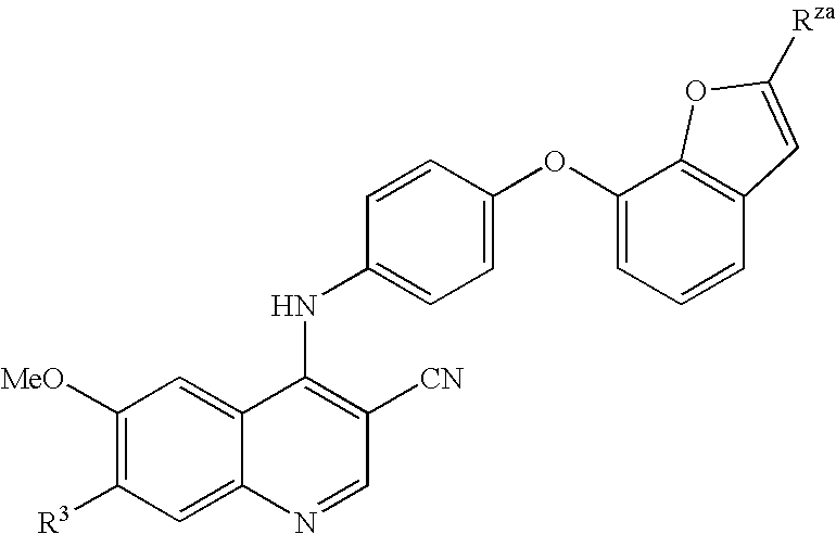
C1([MeO])=C([R3])C=C2C(=C1)C(NC1=CC=C(OC3=CC=CC4=C3OC([Rza])=C4)C=C1)=C([CN])C=N2
